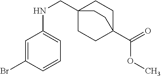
C1=C(Br)C=CC=C1NCC12CCC(C(=O)OC)(CC1)CC2
